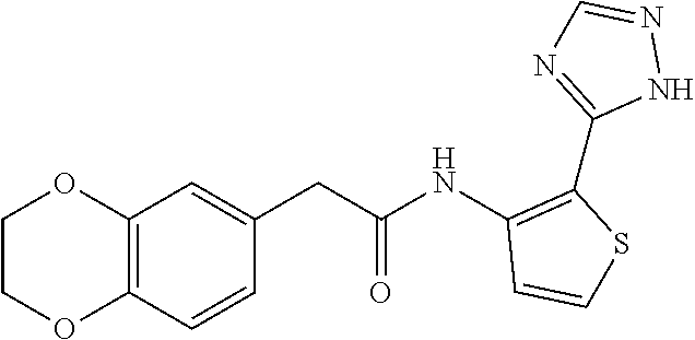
C(C(NC1=C(C2=NC=NN2)SC=C1)=O)C1=CC2=C(C=C1)OCCO2
